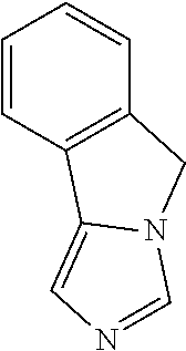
C1=CC2=C(C=C1)CN1C2=CN=C1
